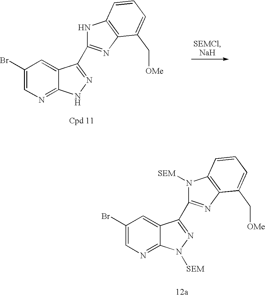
C1(Br)=CN=C2C(=C1)C(C1=NC3=C(N1[SEM])C=CC=C3C[OMe])=NN2[SEM].C1(Br)=CN=C2C(=C1)C(C1=NC3=C(N1)C=CC=C3C[OMe])=NN2
